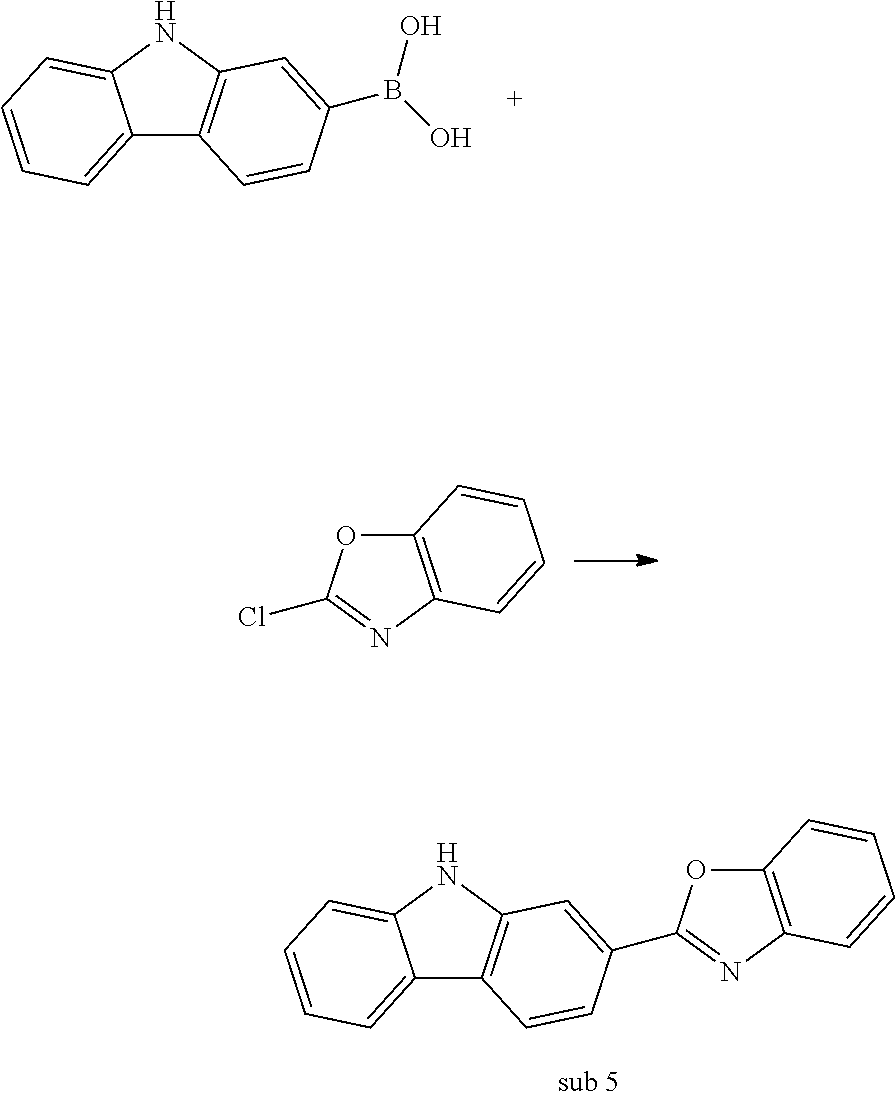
C12=C(N=C(Cl)O1)C=CC=C2.C12=CC=CC=C1NC1=C2C=CC(B(O)O)=C1.C12=CC=CC=C1NC1=C2C=CC(C2=NC3=C(O2)C=CC=C3)=C1
